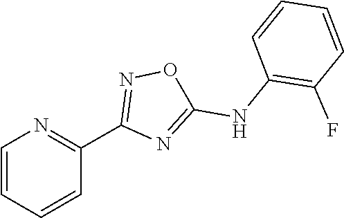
C1=CN=C(C2=NOC(NC3=C(F)C=CC=C3)=N2)C=C1
